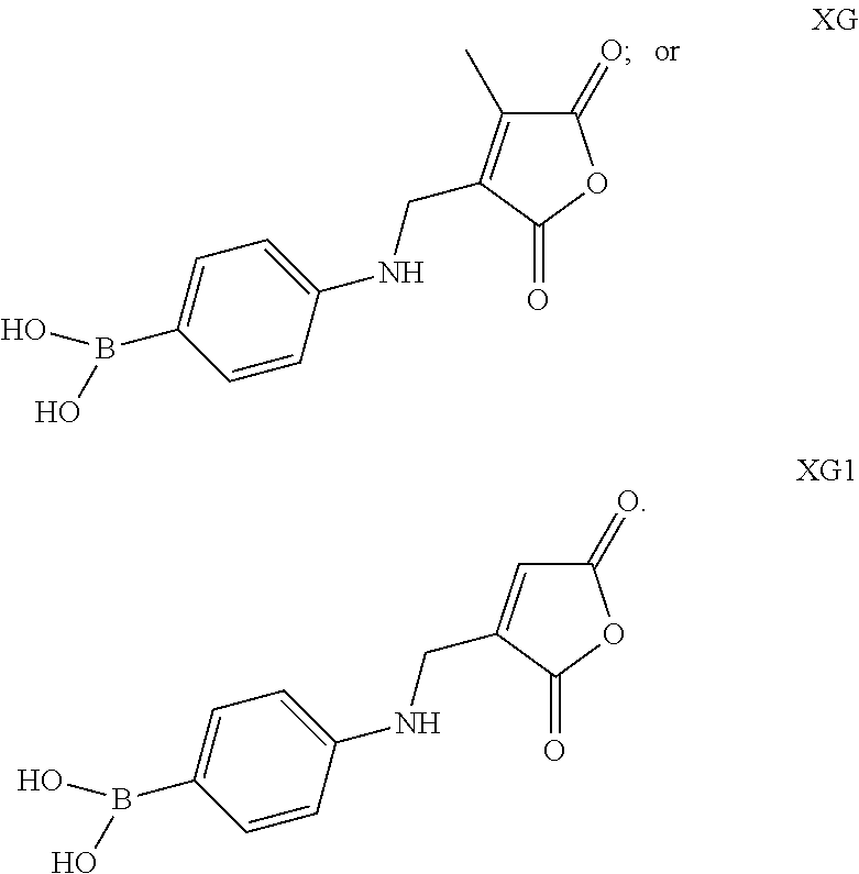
C1(=O)C(C)=C(CNC2=CC=C(B(O)O)C=C2)C(=O)O1.C1(=O)C=C(CNC2=CC=C(B(O)O)C=C2)C(=O)O1
